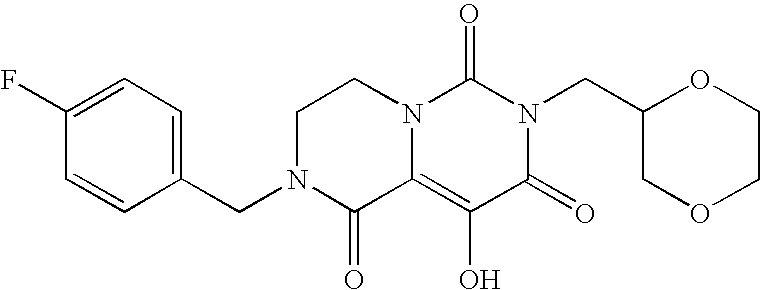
C1(F)=CC=C(CN2C(=O)C3=C(O)C(=O)N(CC4COCCO4)C(=O)N3CC2)C=C1
